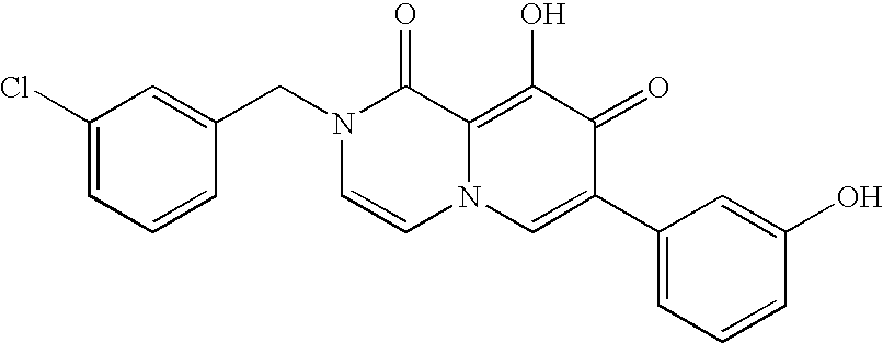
C1=C(CN2C=CN3C(=C(O)C(=O)C(C4=CC=CC(O)=C4)=C3)C2=O)C=CC=C1Cl
